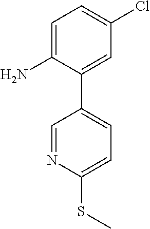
C1=C(N)C(C2=CC=C(SC)N=C2)=CC(Cl)=C1
